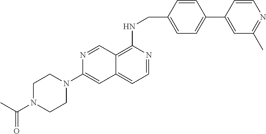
C1N(C(C)=O)CCN(C2=CC3=CC=NC(NCC4=CC=C(C5=CC(C)=NC=C5)C=C4)=C3C=N2)C1
